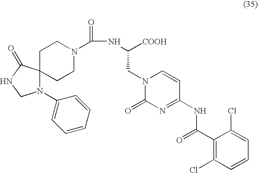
N1(C2=CC=CC=C2)C2(C(=O)NC1)CCN(C(NC([COOH])CN1C(=O)N=C(NC(C3=C(Cl)C=CC=C3Cl)=O)C=C1)=O)CC2
